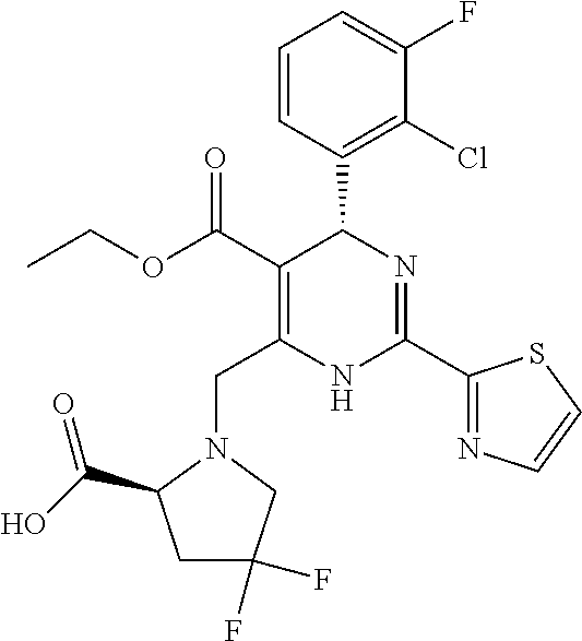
C1=CC(C2C(C(=O)OCC)=C(CN3C(C(O)=O)CC(F)(F)C3)NC(C3=NC=CS3)=N2)=C(Cl)C(F)=C1
